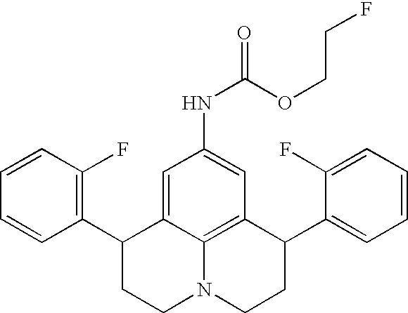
C1=CC(F)=C(C2CCN3C4=C(C(C5=CC=CC=C5F)CC3)C=C(NC(=O)OCCF)C=C24)C=C1
